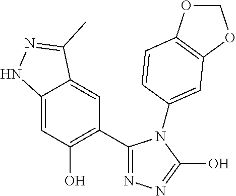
C12=CC(O)=C(C3=NN=C(O)N3C3=CC4=C(OCO4)C=C3)C=C1C(C)=NN2
